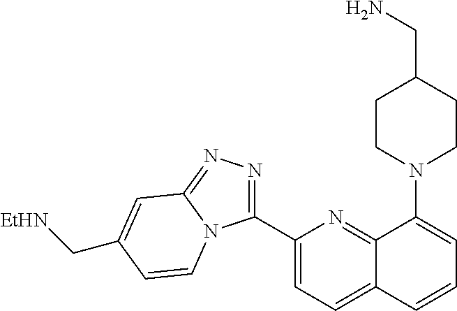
C1(C2=NN=C3N2C=CC(C[EtHN])=C3)=CC=C2C(=N1)C(N1CCC(CN)CC1)=CC=C2
